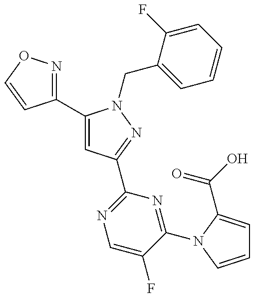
C1(C2=CC(C3=NC=C(F)C(N4C(C(=O)O)=CC=C4)=N3)=NN2CC2=CC=CC=C2F)=NOC=C1
